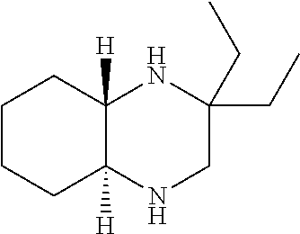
C1CCC2([H])C([H])(C1)NC(CC)(CC)CN2
